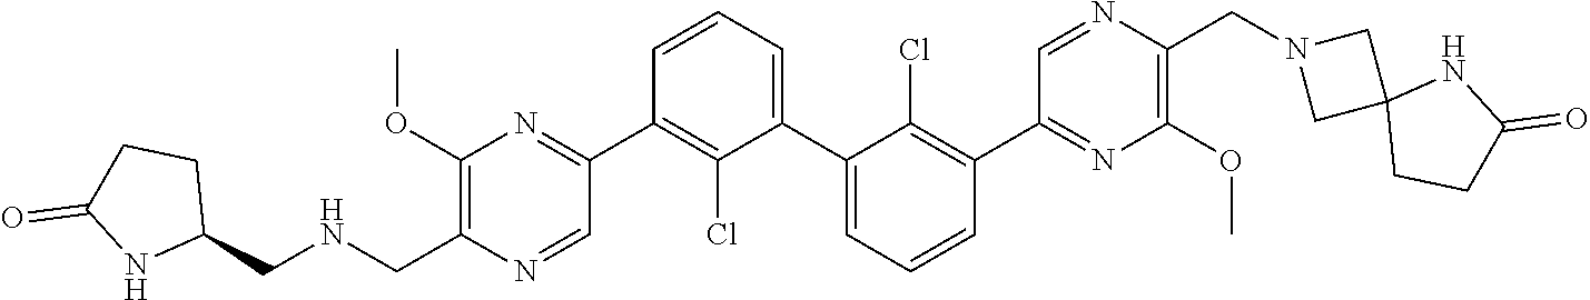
C1(OC)=C(C[HN]CC2CCC(=O)N2)N=CC(C2=C(Cl)C(C3=CC=CC(C4=NC(OC)=C(CN5CC6(C5)CCC(=O)[HN]6)N=C4)=C3Cl)=CC=C2)=N1
